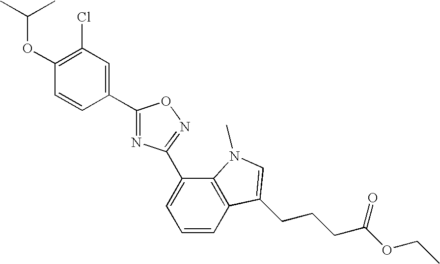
C1(OC(C)C)=C(Cl)C=C(C2=NC(C3=CC=CC4=C3N(C)C=C4CCCC(OCC)=O)=NO2)C=C1
